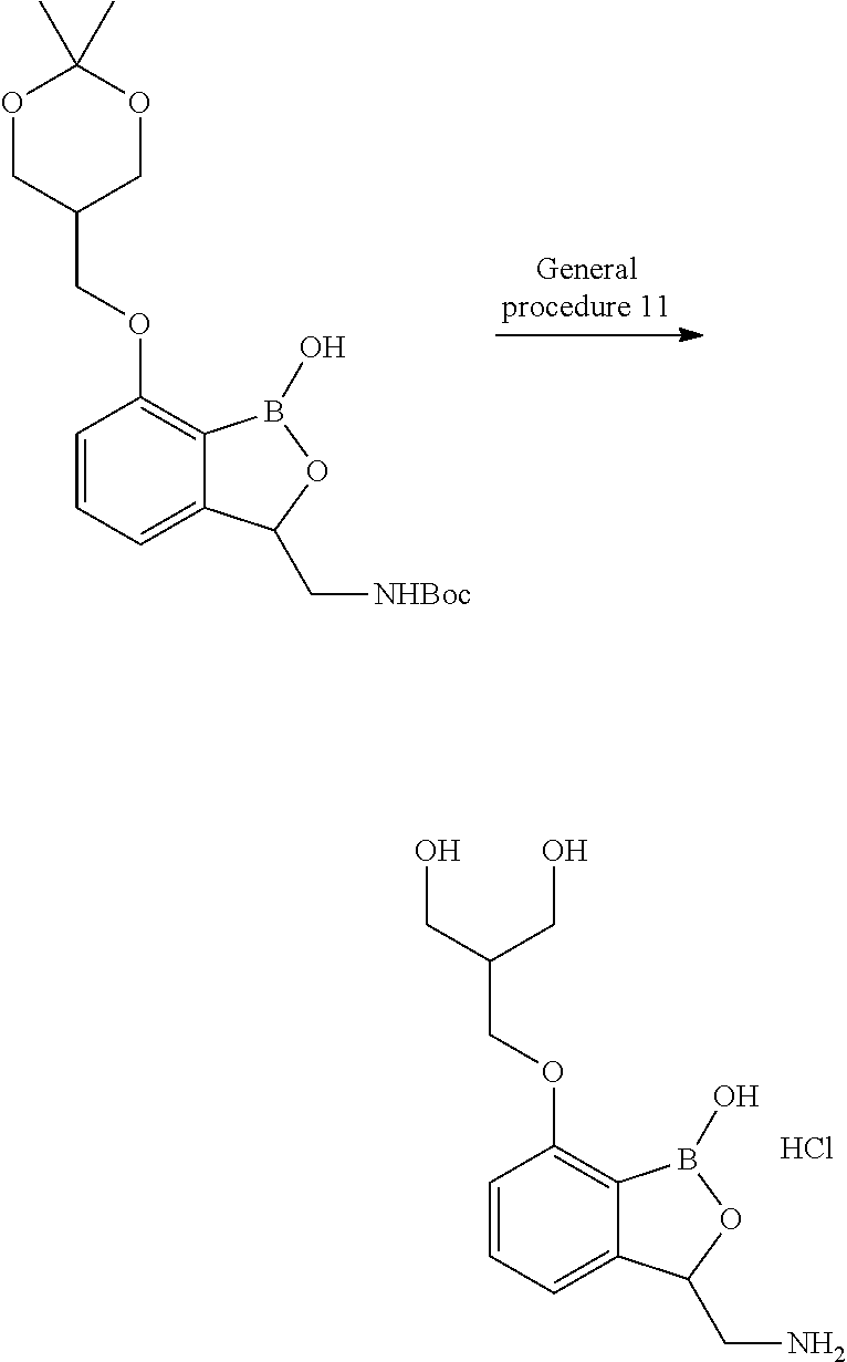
O1CC(COC2=C3C(=CC=C2)C(C[NHBoc])OB3O)COC1(C)C.OCC(CO)COC1=C2C(=CC=C1)C(CN)OB2O.Cl
